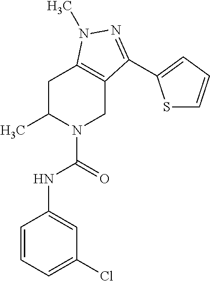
C1C(C)N(C(=O)NC2=CC(Cl)=CC=C2)CC2=C1N(C)N=C2C1=CC=CS1
